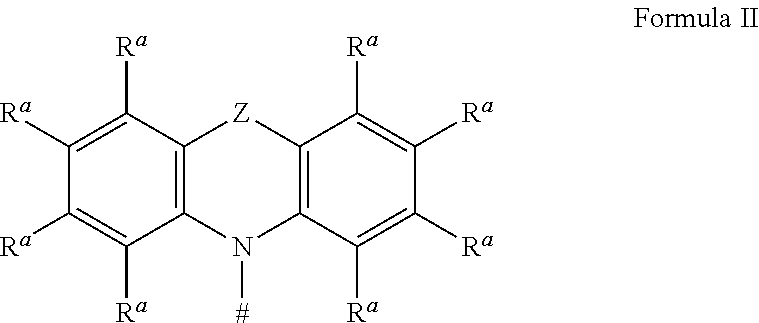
C1([Ra])=C([Ra])C2=C(C([Ra])=C1[Ra])N([#])C1=C([Z]2)C([Ra])=C([Ra])C([Ra])=C1[Ra]
